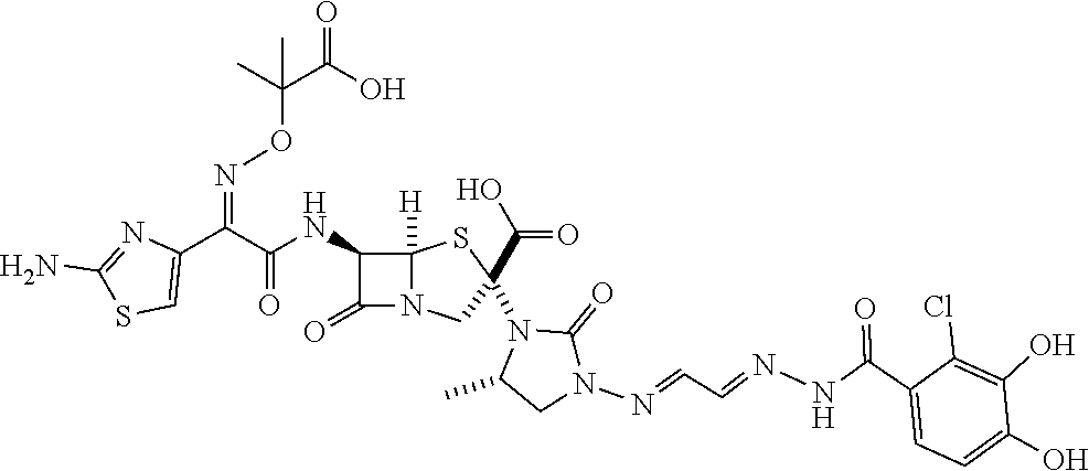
C(=O)(NC1C(=O)N2C1([H])SC(N1C(C)CN(N=CC=NNC(C3=CC=C(O)C(O)=C3Cl)=O)C1=O)(C(O)=O)C2)C(C1=CSC(N)=N1)=NOC(C(O)=O)(C)C
